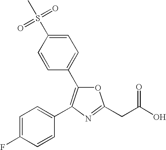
O1C(C2=CC=C(S(C)(=O)=O)C=C2)=C(C2=CC=C(F)C=C2)N=C1CC(O)=O
